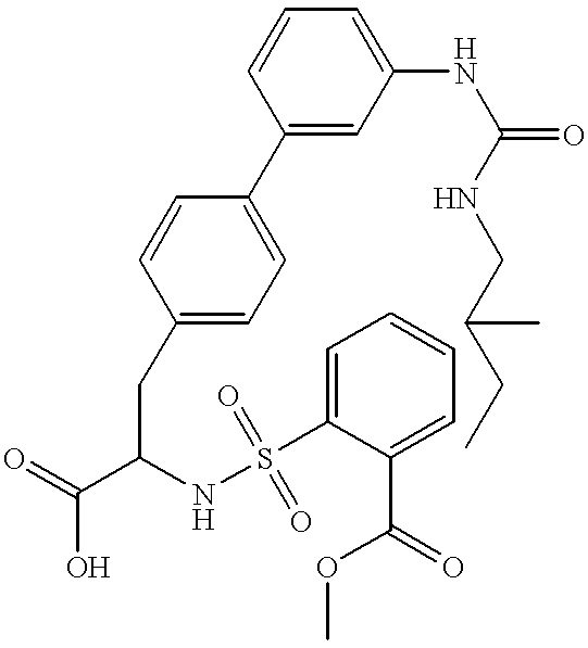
C1(C2=CC=C(CC(C(=O)O)NS(=O)(C3=CC=CC=C3C(OC)=O)=O)C=C2)=CC(NC(=O)NCC(CC)C)=CC=C1
